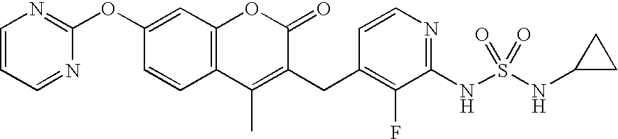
C1=CC=NC(OC2=CC3=C(C=C2)C(C)=C(CC2=C(F)C(NS(NC4CC4)(=O)=O)=NC=C2)C(=O)O3)=N1
